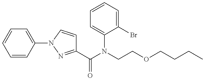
C1=CC(N2C=CC(C(N(CCOCCCC)C3=CC=CC=C3Br)=O)=N2)=CC=C1
